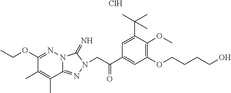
Cl.C1(OCC)=NN2C(=NN(CC(C3=CC(OCCCCO)=C(OC)C(C(C)(C)C)=C3)=O)C2=N)C(C)=C1C
